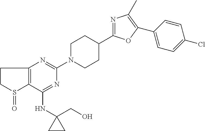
C1(NC2(CO)CC2)=NC(N2CCC(C3=NC(C)=C(C4=CC=C(Cl)C=C4)O3)CC2)=NC2=C1S(=O)CC2
